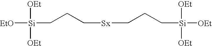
[EtO][Si](CCC[Sx]CCC[Si]([OEt])([OEt])[OEt])([OEt])[OEt]
